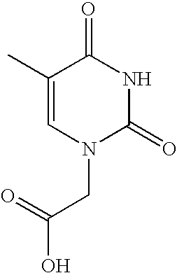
OC(CN1C(=O)NC(=O)C(C)=C1)=O
